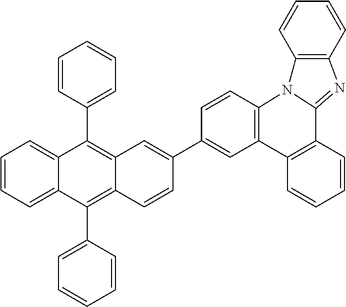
C12=C(C3=CC=CC=C3)C3=CC=CC=C3C(C3=CC=CC=C3)=C1C=CC(C1=CC3=C(C=C1)N1C(=NC4=C1C=CC=C4)C1=C3C=CC=C1)=C2
